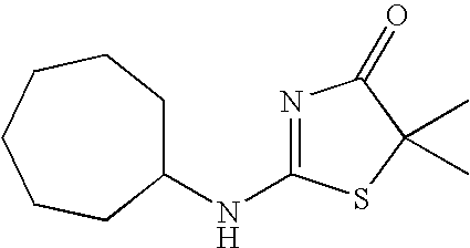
N1=C(NC2CCCCCC2)SC(C)(C)C1=O
